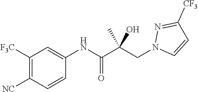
C1=CC([NC])=C([F3C])C=C1NC(C(CN1C=CC([CF3])=N1)(C)O)=O
